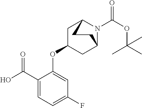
C1(C(O)=O)=CC=C(F)C=C1OC1CC2N(C(OC(C)(C)C)=O)C(C1)CC2
